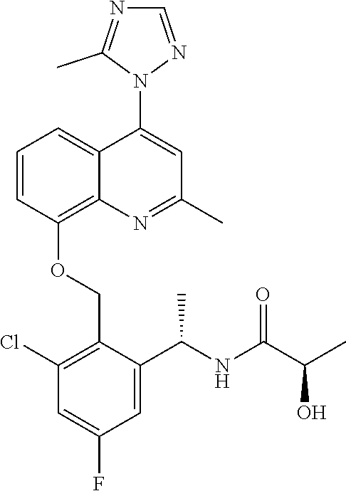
C1=CC(OCC2=C(Cl)C=C(F)C=C2C(NC(C(C)O)=O)C)=C2C(=C1)C(N1N=CN=C1C)=CC(C)=N2
